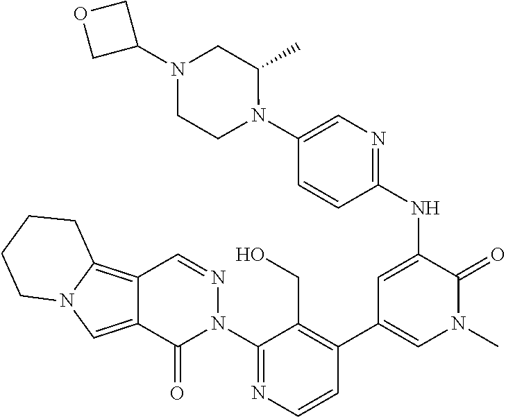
C1(N2N=CC3=C4N(C=C3C2=O)CCCC4)=NC=CC(C2=CN(C)C(=O)C(NC3=NC=C(N4C(C)CN(C5COC5)CC4)C=C3)=C2)=C1CO
